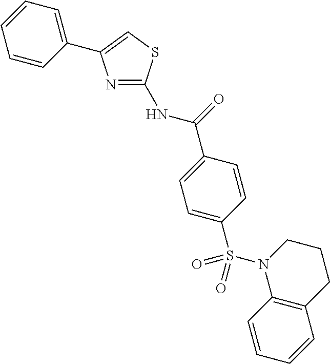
N(C(C1=CC=C(S(N2C3=C(CCC2)C=CC=C3)(=O)=O)C=C1)=O)C1=NC(C2=CC=CC=C2)=CS1
